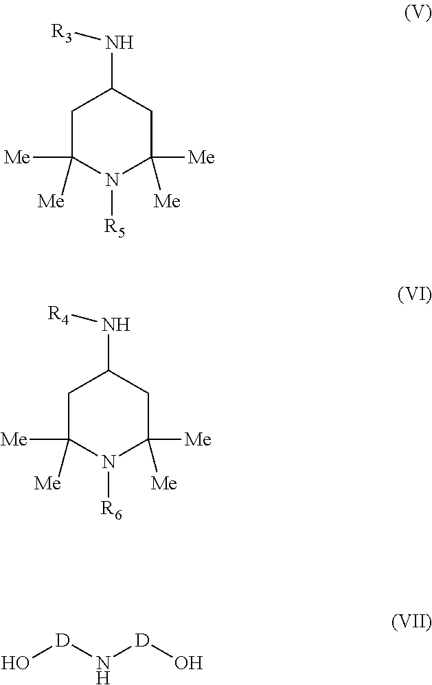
C1C([Me])([Me])N([R5])C([Me])([Me])CC1N[R3].C1C([Me])([Me])N([R6])C([Me])([Me])CC1N[R4].O[D]N[D]O
